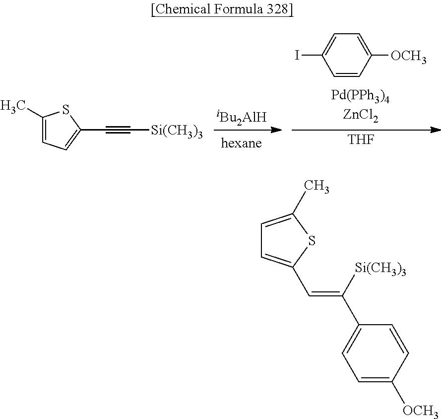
[iBu2AlH].C1=CC([OCH3])=CC=C1I.[THF].C1(C)=CC=C(C#C[Si(CH3)3])S1.C1=C(C)SC(C=C([Si(CH3)3])C2=CC=C([OCH3])C=C2)=C1
